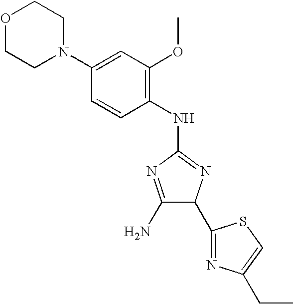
N1(C2=CC(OC)=C(NC3=NC(C4=NC(CC)=CS4)C(N)=N3)C=C2)CCOCC1
